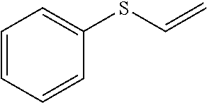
C1(SC=C)=CC=CC=C1
